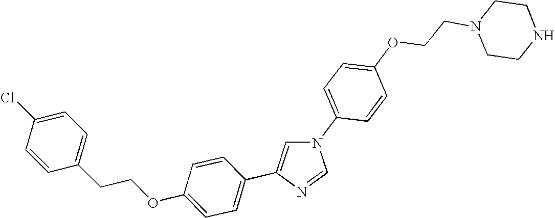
C1=C(OCCN2CCNCC2)C=CC(N2C=C(C3=CC=C(OCCC4=CC=C(Cl)C=C4)C=C3)N=C2)=C1
